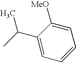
C1=CC=C([MeO])C(C(C)C)=C1
